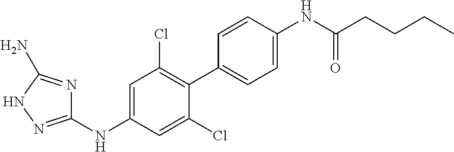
C1(NC2=CC(Cl)=C(C3=CC=C(NC(CCCC)=O)C=C3)C(Cl)=C2)=NNC(N)=N1
